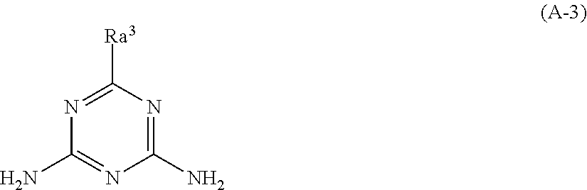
C1(N)=NC(N)=NC([Ra3])=N1
